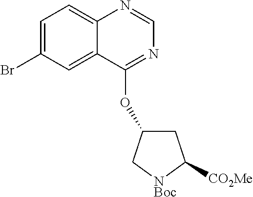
C1=C(Br)C=C2C(=C1)N=CN=C2OC1CC([CO2Me])[NBoc]C1
